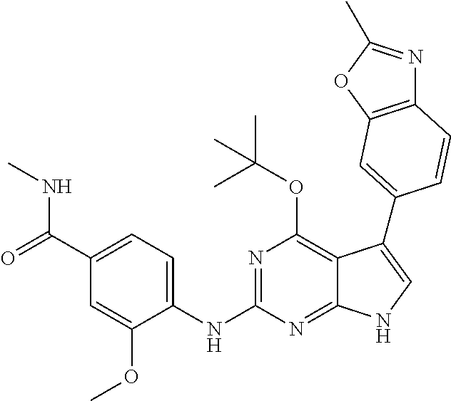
N(C1=NC(OC(C)(C)C)=C2C(=N1)NC=C2C1=CC2=C(N=C(C)O2)C=C1)C1=CC=C(C(NC)=O)C=C1OC
